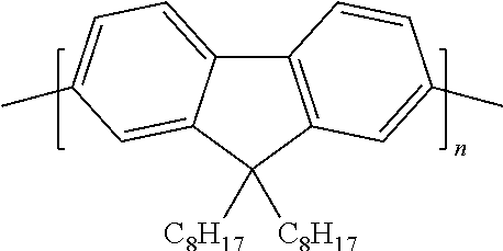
C12=C(C([C8H17])([C8H17])C3=CC(C)=CC=C13)C=C(C)C=C2
